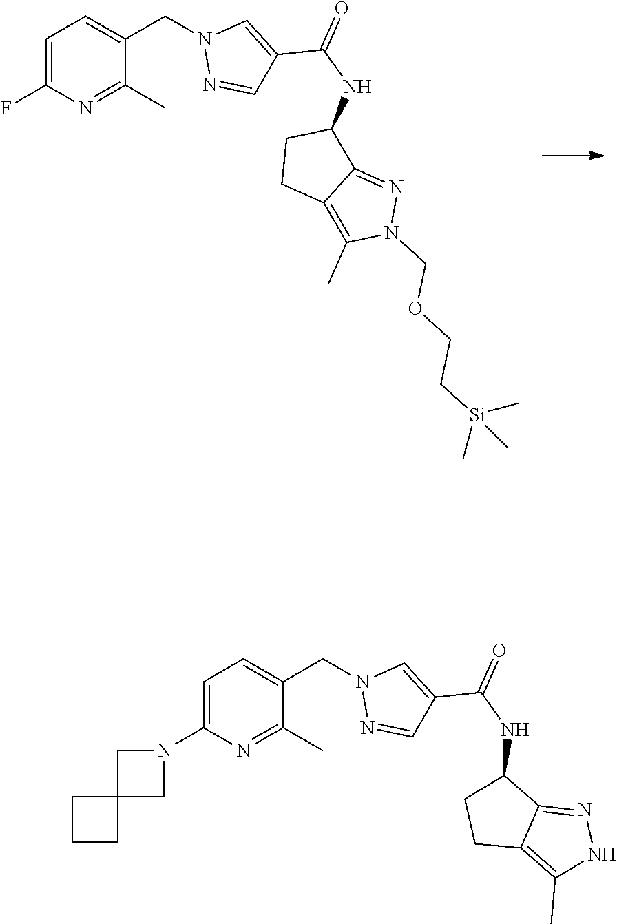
C1=C(F)N=C(C)C(CN2N=CC(C(NC3CCC4=C(C)N(COCC[Si](C)(C)C)N=C34)=O)=C2)=C1.C1=C(N2CC3(C2)CCC3)N=C(C)C(CN2N=CC(C(NC3CCC4=C(C)NN=C34)=O)=C2)=C1
